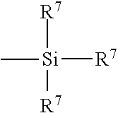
[R7][Si]([R7])([R7])C
